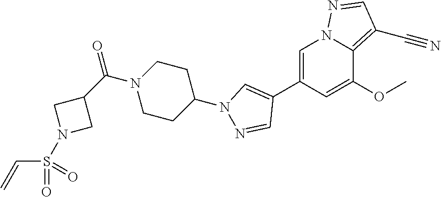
C1=C(C2=CN(C3CCN(C(C4CN(S(=O)(C=C)=O)C4)=O)CC3)N=C2)C=C(OC)C2=C(C#N)C=NN12
